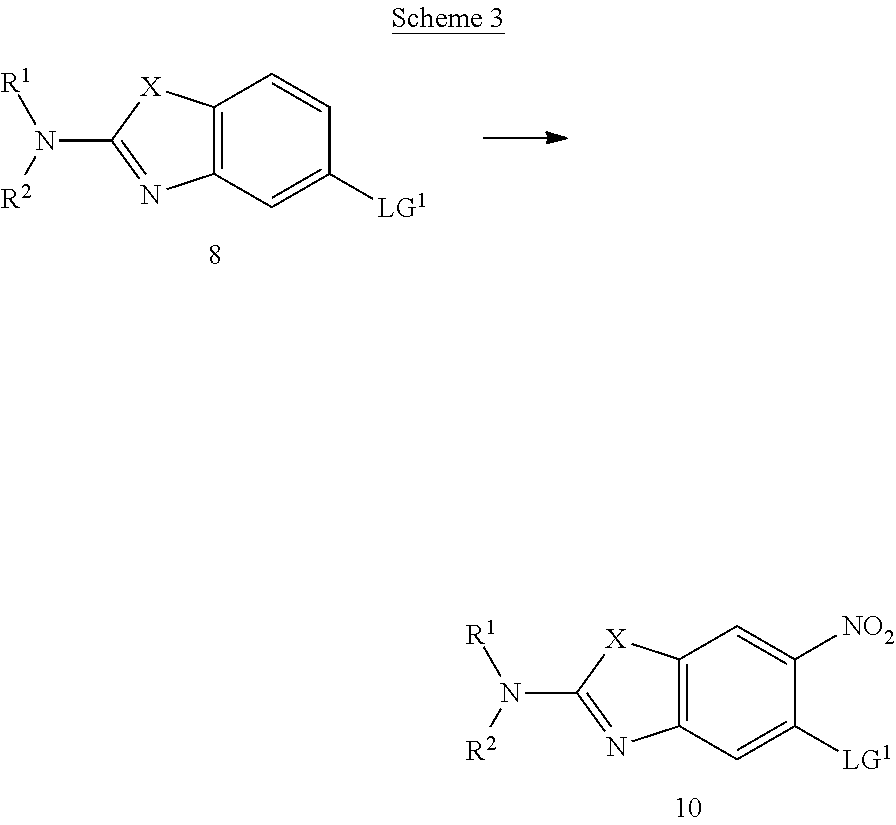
C12=C([X]C(N([R2])[R1])=N1)C=CC([LG1])=C2.C12=C([X]C(N([R2])[R1])=N1)C=C([NO2])C([LG1])=C2
